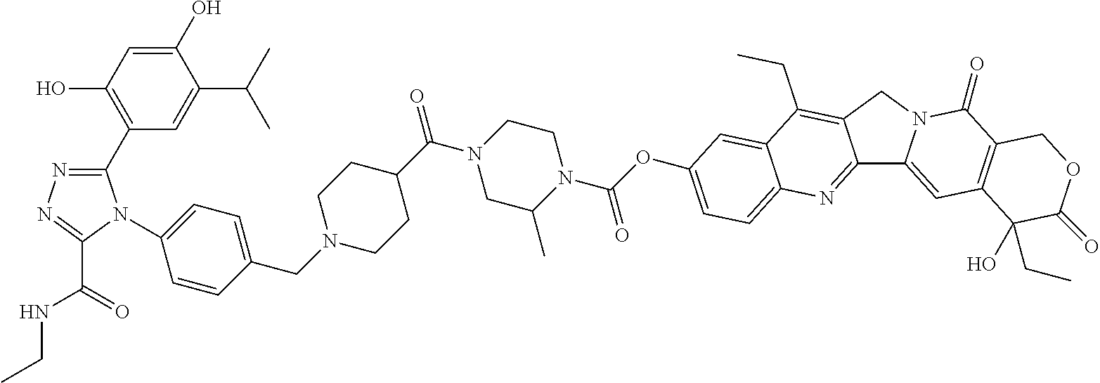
CCNC(=O)C1=NN=C(C2=C(O)C=C(O)C(C(C)C)=C2)N1C1=CC=C(CN2CCC(C(N3CC(C)N(C(OC4=CC=C5C(=C4)C(CC)=C4C(=N5)C5=CC6=C(C(=O)N5C4)COC(=O)C6(O)CC)=O)CC3)=O)CC2)C=C1
